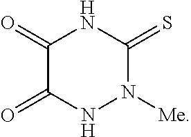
C1(=O)C(=O)NN([Me])C(=S)N1
